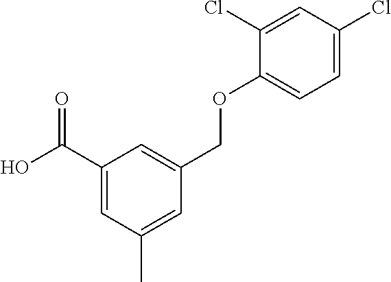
C1(C(O)=O)=CC(C)=CC(COC2=CC=C(Cl)C=C2Cl)=C1
